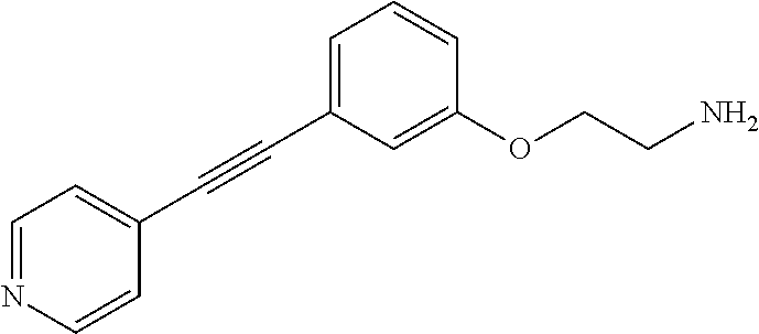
C(#CC1=CC=CC(OCCN)=C1)C1=CC=NC=C1
